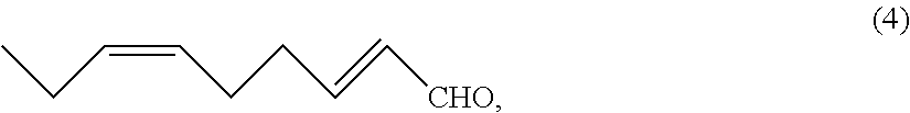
C(=CCCC=C[CHO])CC
